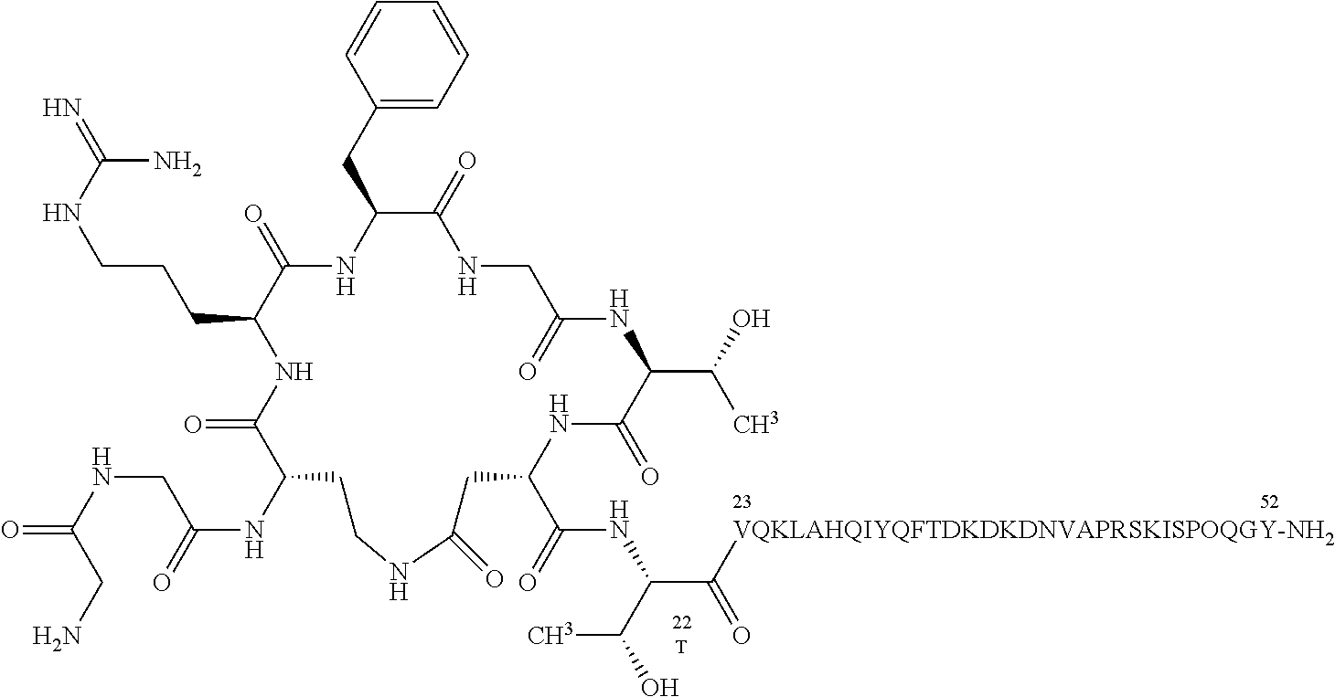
[T].C1=CC=CC(CC2NC(=O)C(CCCNC(=N)N)NC(=O)C(NC(=O)CNC(=O)CN)CCNC(=O)CC(C(=O)NC(C([VQKLAHQIYQFTDKDKDNVAPRSKISPOQGY-NH2])=O)C(O)C)NC(=O)C(C(O)C)NC(=O)CNC2=O)=C1
